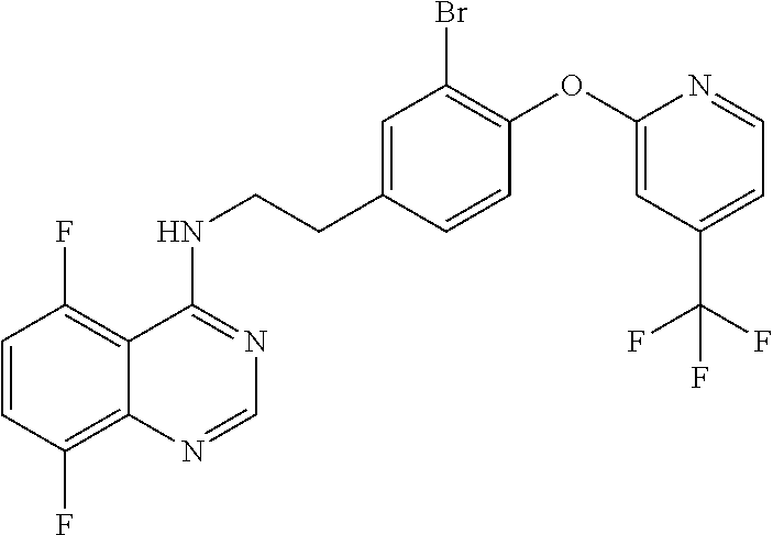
C1=CC(F)=C2C(=C1F)C(NCCC1=CC(Br)=C(OC3=CC(C(F)(F)F)=CC=N3)C=C1)=NC=N2
